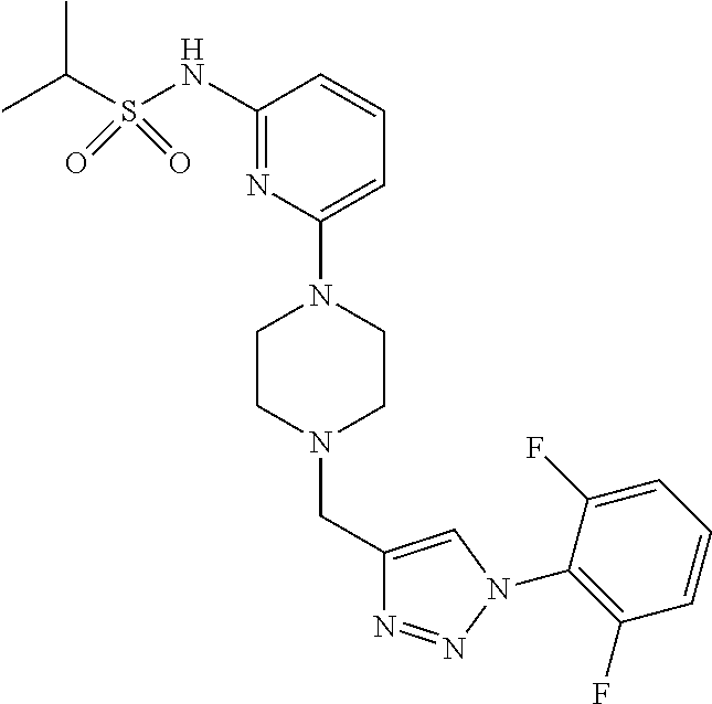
C1=C(N2CCN(CC3=CN(C4=C(F)C=CC=C4F)N=N3)CC2)N=C(NS(C(C)C)(=O)=O)C=C1
